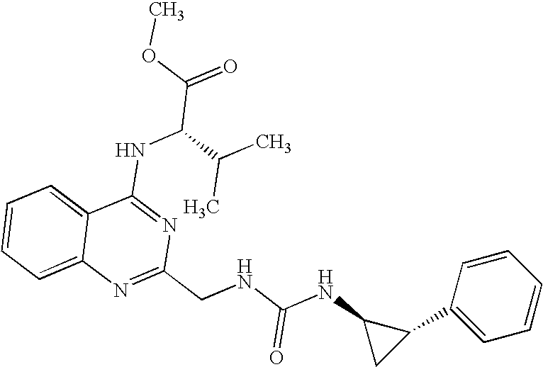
C12=CC=CC=C1N=C(CNC(NC1CC1C1=CC=CC=C1)=O)N=C2NC(C(=O)OC)C(C)C
